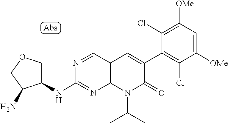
N1=CC2=C(N=C1NC1COCC1N)N(C(C)C)C(=O)C(C1=C(Cl)C([OMe])=CC([OMe])=C1Cl)=C2
